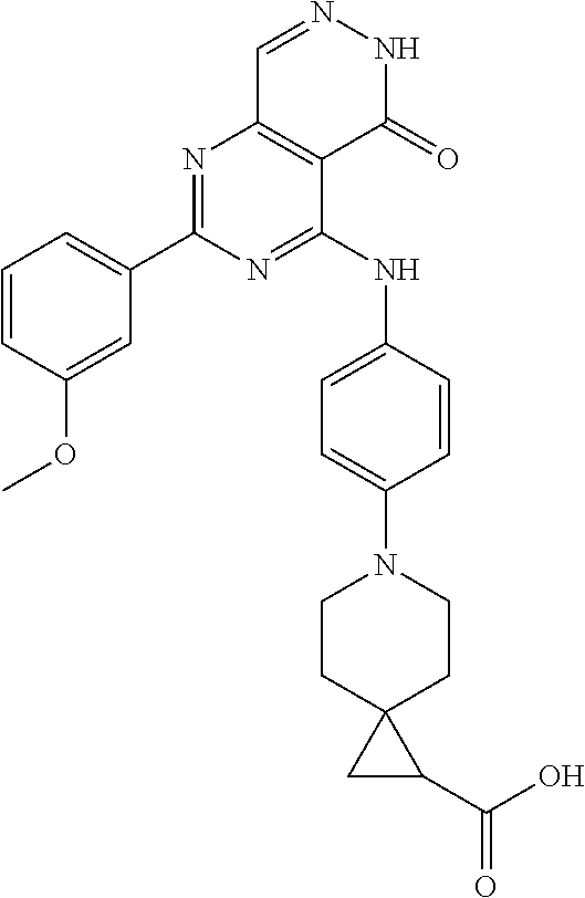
N1=C(C2=CC=CC(OC)=C2)N=C(NC2=CC=C(N3CCC4(CC3)CC4C(O)=O)C=C2)C2=C1C=NNC2=O
